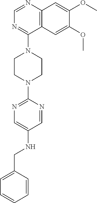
C12=C(N=CN=C1N1CCN(C3=NC=C(NCC4=CC=CC=C4)C=N3)CC1)C=C(OC)C(OC)=C2
